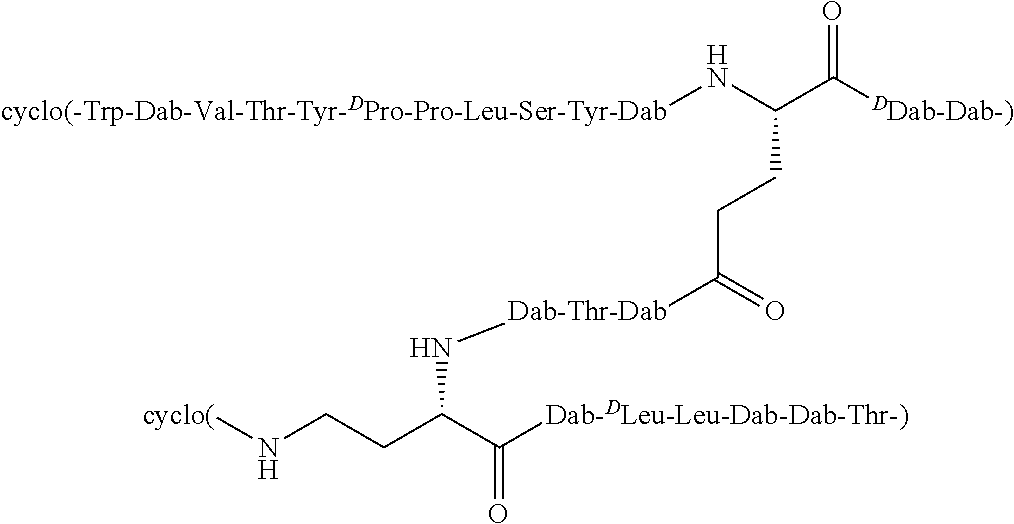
[cyclo(-Trp-Dab-Val-Thr-Tyr-DPro-Pro-Leu-Ser-Tyr-Dab]NC(C([DDab-Dab-)])=O)CCC([Dab-Thr-Dab]NC(CCN[cyclo(])C([Dab-DLeu-Leu-Dab-Dab-Thr-)])=O)=O
